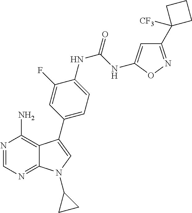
N1=CN=C2C(=C1N)C(C1=CC=C(NC(NC3=CC(C4([CF3])CCC4)=NO3)=O)C(F)=C1)=CN2C1CC1
